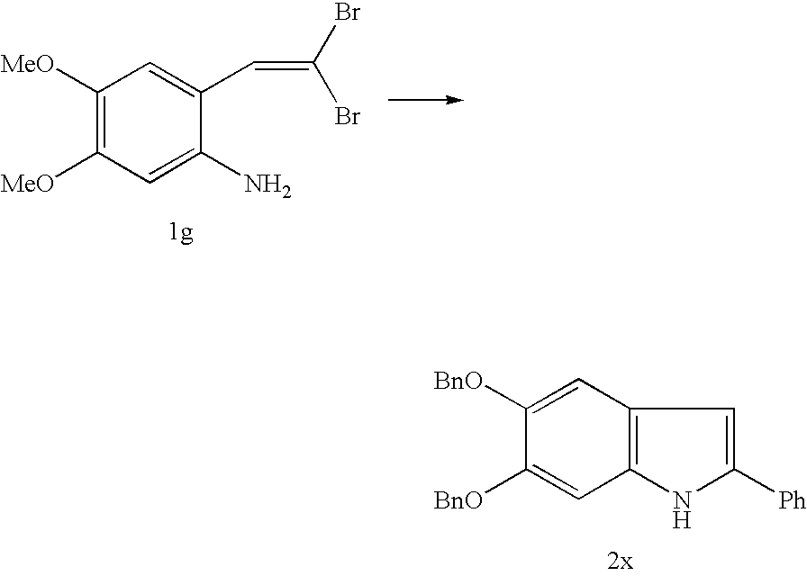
C1([MeO])=C([MeO])C=C(N)C(C=C(Br)Br)=C1.C1([BnO])=CC2=C(C=C1[BnO])NC([Ph])=C2
